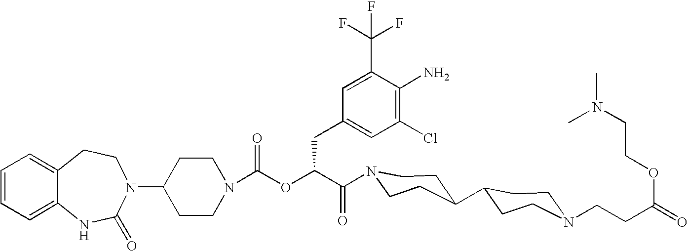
C1(N2C(=O)NC3=CC=CC=C3CC2)CCN(C(OC(C(=O)N2CCC(C3CCN(CCC(=O)OCCN(C)C)CC3)CC2)CC2=CC(Cl)=C(N)C(C(F)(F)F)=C2)=O)CC1
